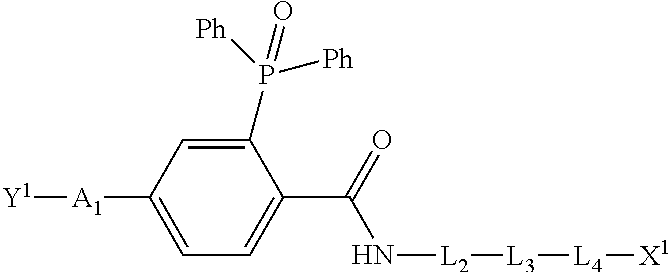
C1([A1][Y1])=CC=C(C(=O)N[L2][L3][L4][X1])C(P([Ph])([Ph])=O)=C1
